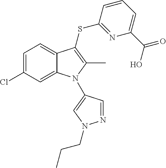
C1=C(Cl)C=C2C(=C1)C(SC1=NC(C(O)=O)=CC=C1)=C(C)N2C1=CN(CCC)N=C1
